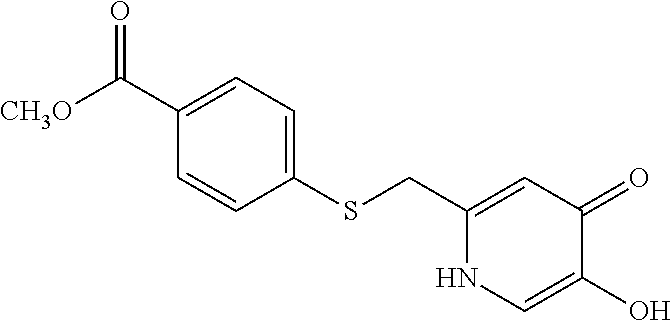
C1(CSC2=CC=C(C([CH3O])=O)C=C2)=CC(=O)C(O)=CN1
